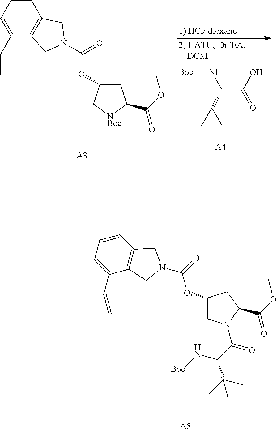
C1=CC=C(C=C)C2=C1CN(C(=O)OC1CC(C(OC)=O)[NBoc]C1)C2.[A3].[Boc]NC(C(O)=O)C(C)(C)C.[A4].C1=C(C=C)C2=C(C=C1)CN(C(=O)OC1CN(C(C(N[Boc])C(C)(C)C)=O)C(C(OC)=O)C1)C2.[A5]
